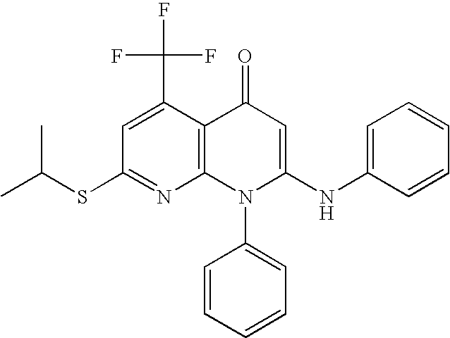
C1(SC(C)C)=NC2=C(C(C(F)(F)F)=C1)C(=O)C=C(NC1=CC=CC=C1)N2C1=CC=CC=C1
